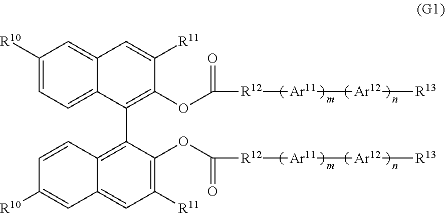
C1([R10])=CC=C2C(=C1)C=C([R11])C(OC(=O)[R12][Ar11][Ar12][R13])=C2C1=C2C(=CC([R11])=C1OC([R12][Ar11][Ar12][R13])=O)C=C([R10])C=C2
